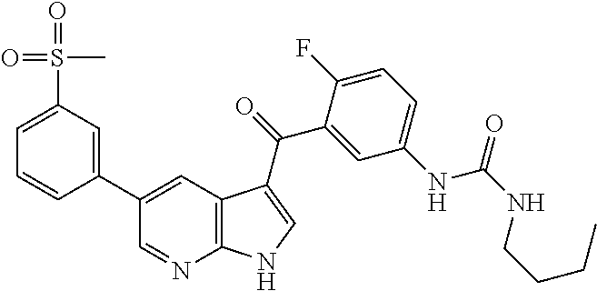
C1(C2=CC3=C(N=C2)NC=C3C(=O)C2=CC(NC(NCCCC)=O)=CC=C2F)=CC(S(=O)(C)=O)=CC=C1
